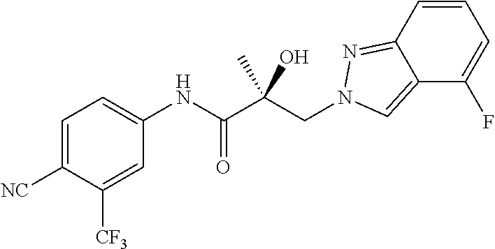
C1=C([NC])C([CF3])=CC(NC(C(CN2N=C3C=CC=C(F)C3=C2)(C)O)=O)=C1
